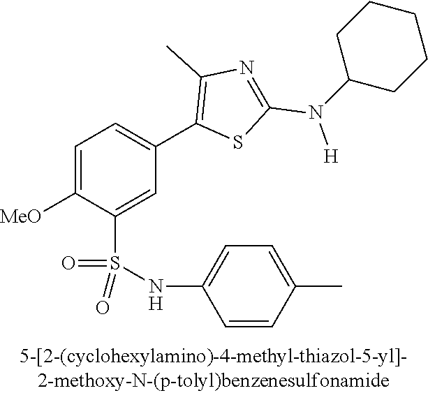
C1=C([MeO])C(S(NC2=CC=C(C)C=C2)(=O)=O)=CC(C2=C(C)N=C(N([H])C3CCCCC3)S2)=C1
